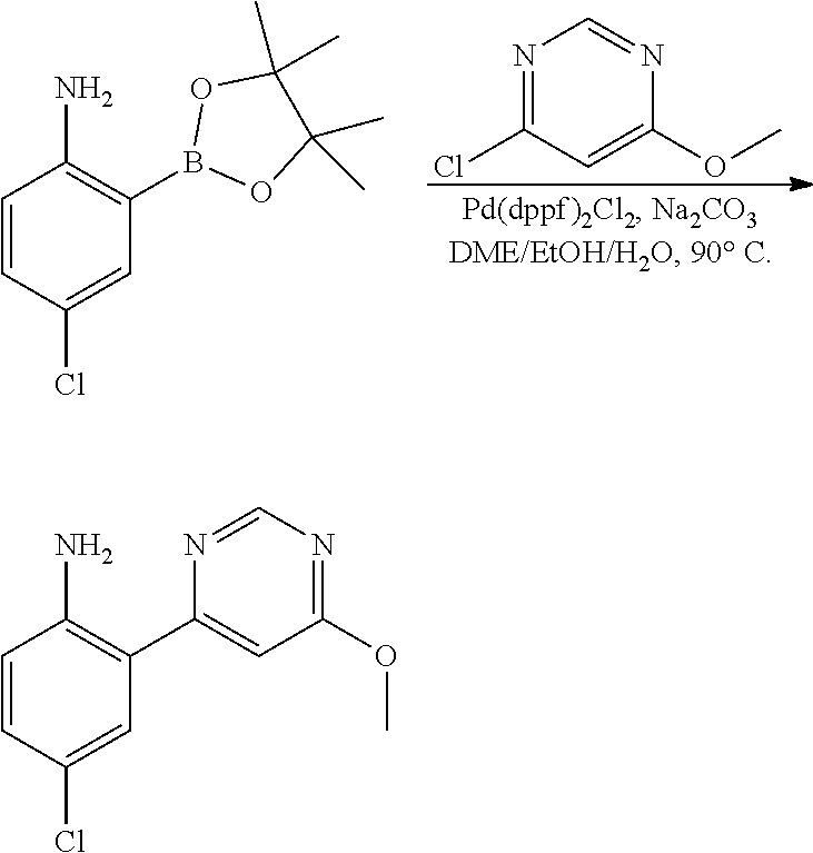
N1=C(Cl)C=C(OC)N=C1.C1=CC(Cl)=CC(B2OC(C)(C)C(C)(C)O2)=C1N.C1=CC(Cl)=CC(C2=CC(OC)=NC=N2)=C1N
